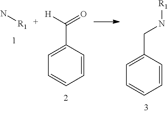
C1(CN[R1])=CC=CC=C1.N[R1].C1(C([H])=O)=CC=CC=C1
